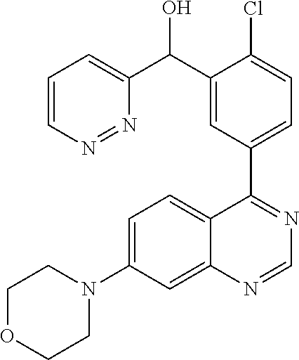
C1=C(N2CCOCC2)C=C2C(=C1)C(C1=CC=C(Cl)C(C(O)C3=CC=CN=N3)=C1)=NC=N2
